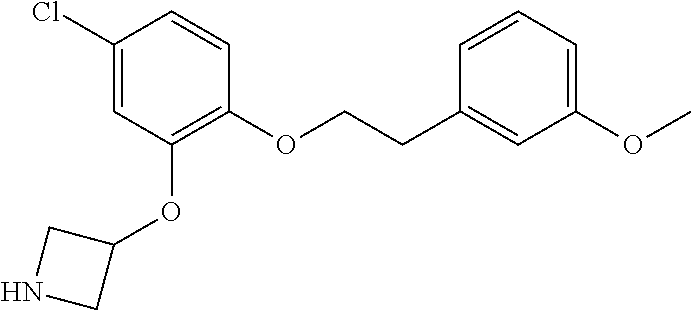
C1(Cl)=CC(OC2CNC2)=C(OCCC2=CC(OC)=CC=C2)C=C1
